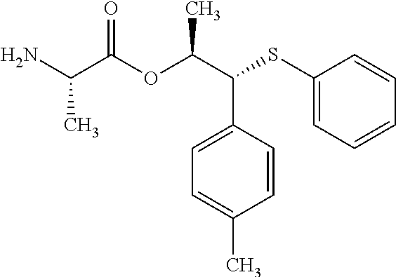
C1=C(C(C(OC(C(N)C)=O)C)SC2=CC=CC=C2)C=CC(C)=C1
